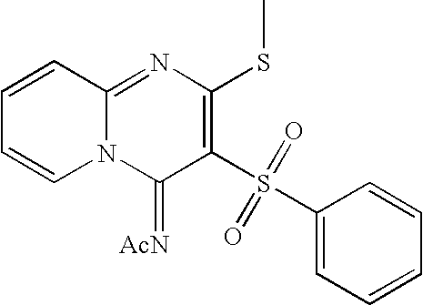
C1=CC(S(C2=C(SC)N=C3N(C2=[AcN])C=CC=C3)(=O)=O)=CC=C1
